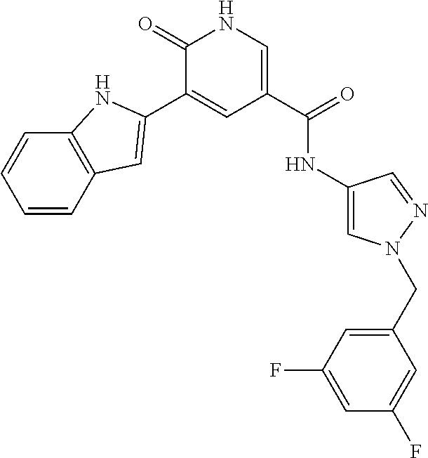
C1=CC2=C(C=C1)NC(C1=CC(C(=O)NC3=CN(CC4=CC(F)=CC(F)=C4)N=C3)=CNC1=O)=C2
